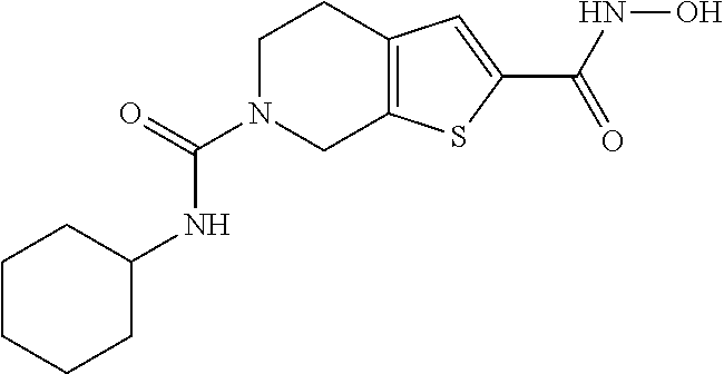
N1(C(=O)NC2CCCCC2)CC2=C(CC1)C=C(C(NO)=O)S2
